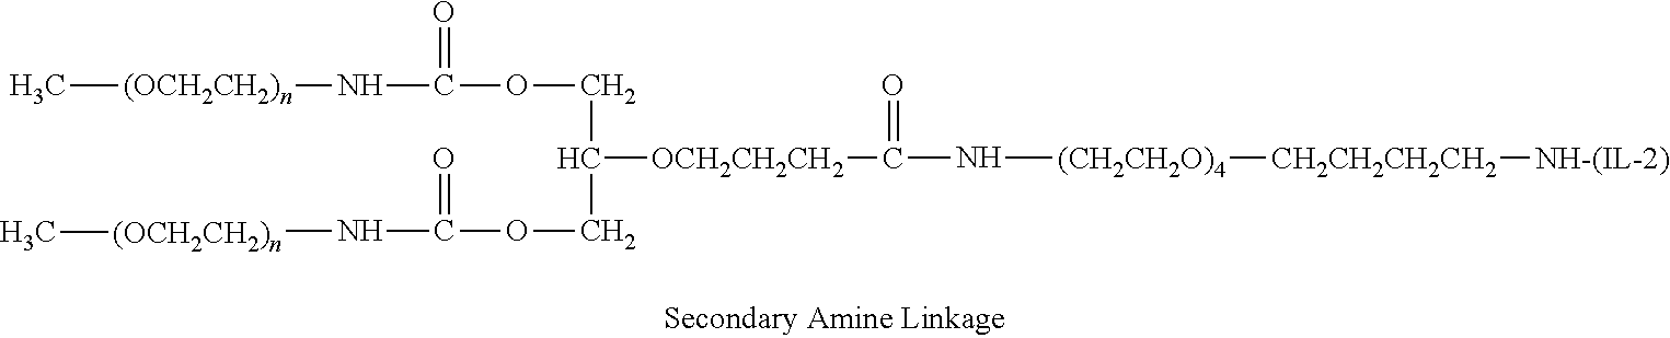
C[(OCH2CH2)n]NC(=O)OCC(COC(=O)N[(OCH2CH2)n]C)[OCH2CH2CH2]C(=O)N[(CH2CH2O)4][CH2CH2CH2CH2][NH-(IL-2)]
